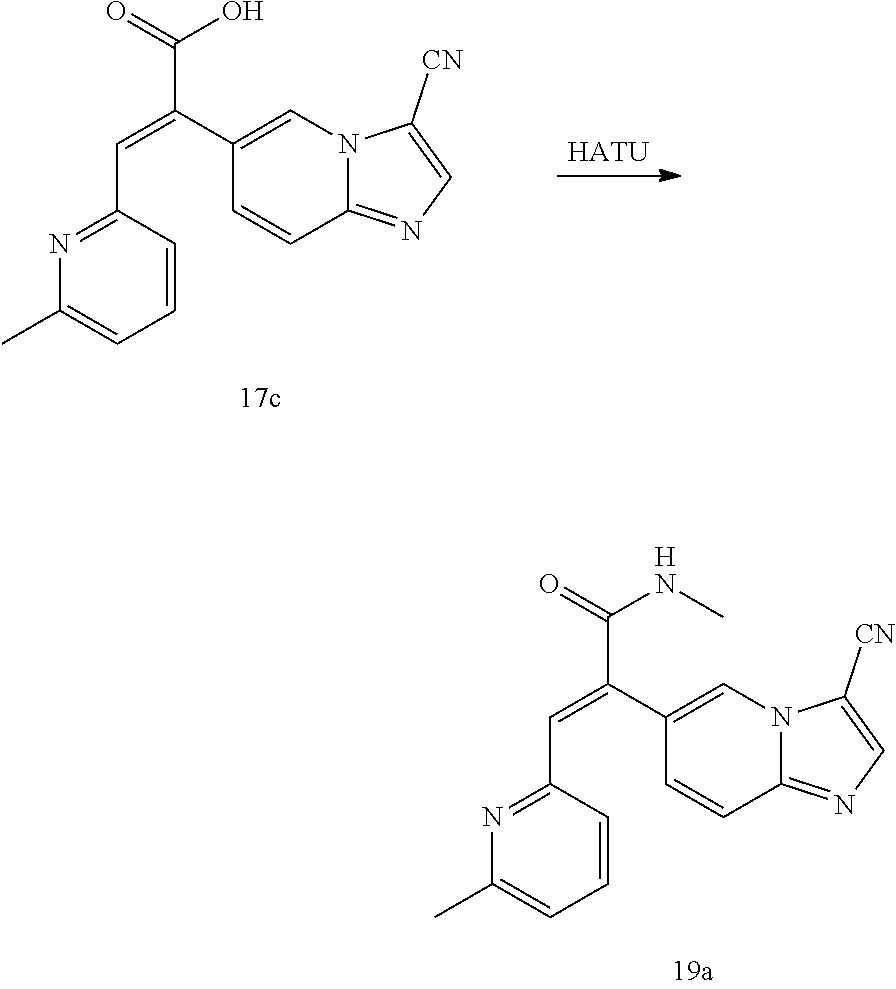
C1(C)=CC=CC(C=C(C2=CN3C(=NC=C3[CN])C=C2)C(NC)=O)=N1.[H].C1(C)=CC=CC(C=C(C2=CN3C(=NC=C3[CN])C=C2)C(O)=O)=N1.[HATU]
